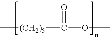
C[(CH2)5]C(OC)=O
